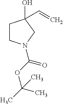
C1CN(C(OC(C)(C)C)=O)CC1(C=C)O
